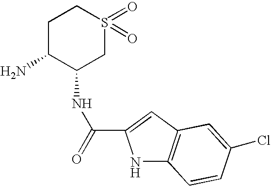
N1C2=C(C=C1C(=O)NC1CS(=O)(=O)CCC1N)C=C(Cl)C=C2
